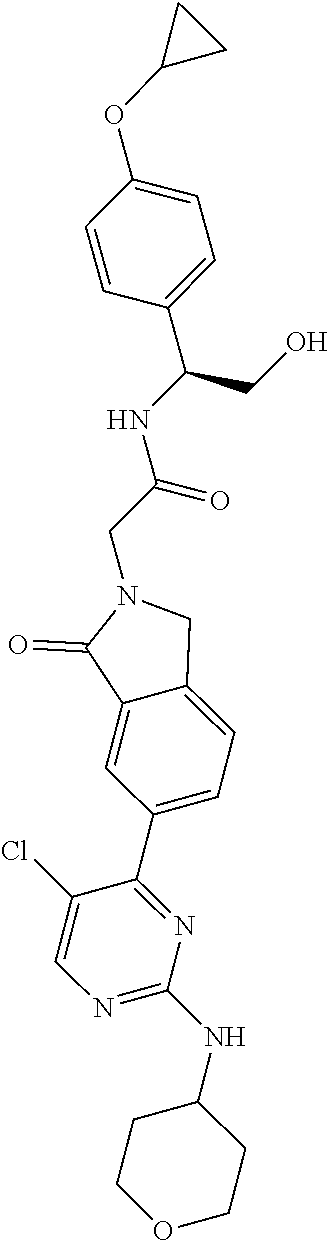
N1=C(NC2CCOCC2)N=C(C2=CC=C3C(=C2)C(=O)N(CC(=O)NC(CO)C2=CC=C(OC4CC4)C=C2)C3)C(Cl)=C1
